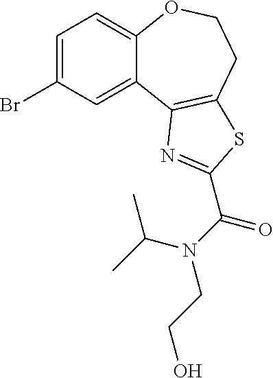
C1=C(Br)C=C2C(=C1)OCCC1=C2N=C(C(N(C(C)C)CCO)=O)S1
